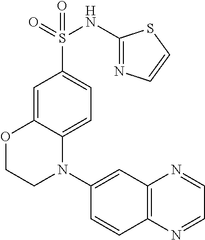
S(C1=CC=C2C(=C1)OCCN2C1=CC2=C(C=C1)N=CC=N2)(=O)(=O)NC1=NC=CS1
